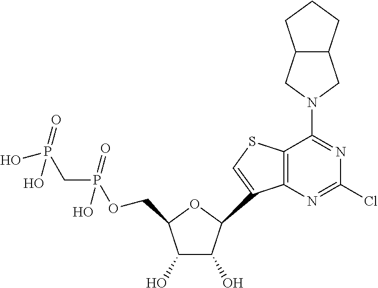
C1(O)C(O)C(C2=CSC3=C2N=C(Cl)N=C3N2CC3C(C2)CCC3)OC1COP(CP(O)(=O)O)(=O)O
